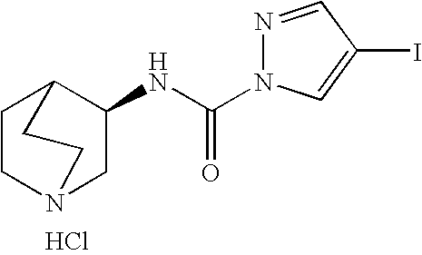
C1CN2CC(NC(=O)N3N=CC(I)=C3)C1CC2.Cl
